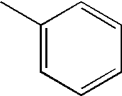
C1(C)=CC=CC=C1
